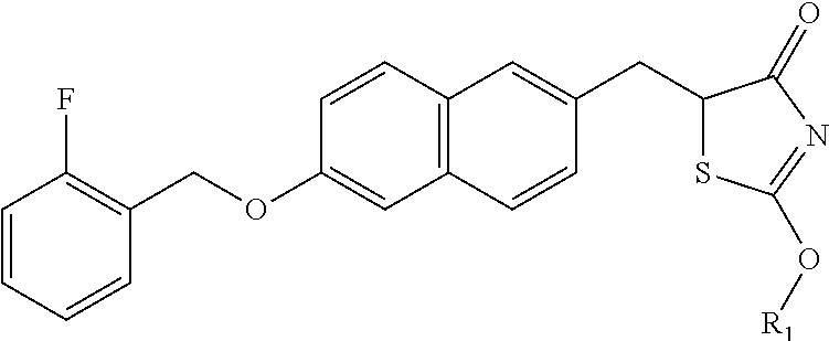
C1=C(OCC2=C(F)C=CC=C2)C=CC2=C1C=CC(CC1SC(O[R1])=NC1=O)=C2
